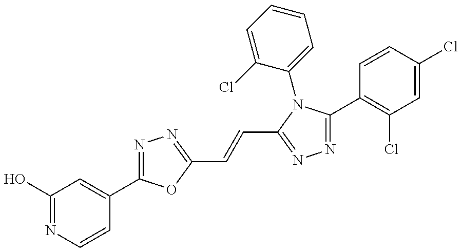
C1(O)=NC=CC(C2=NN=C(C=CC3=NN=C(C4=C(Cl)C=C(Cl)C=C4)N3C3=CC=CC=C3Cl)O2)=C1
